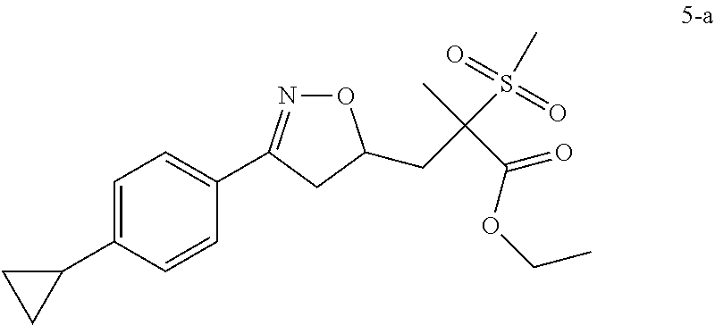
C1=C(C2CC2)C=CC(C2=NOC(CC(C)(C(=O)OCC)S(C)(=O)=O)C2)=C1
